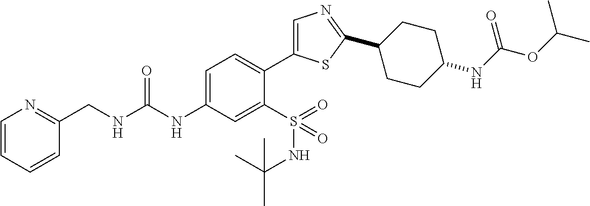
C1(CNC(NC2=CC=C(C3=CN=C(C4CCC(NC(OC(C)C)=O)CC4)S3)C(S(NC(C)(C)C)(=O)=O)=C2)=O)=NC=CC=C1
